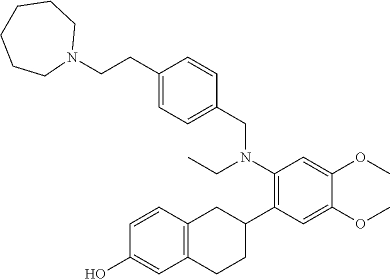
C(CC1=CC=C(CN(C2=C(C3CC4=C(CC3)C=C(O)C=C4)C=C(OC)C(OC)=C2)CC)C=C1)N1CCCCCC1
